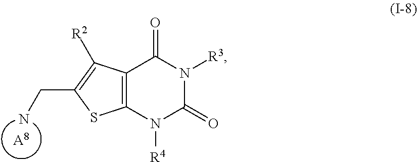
[A8].NCC1=C([R2])C2=C(S1)N([R4])C(=O)N([R3])C2=O
